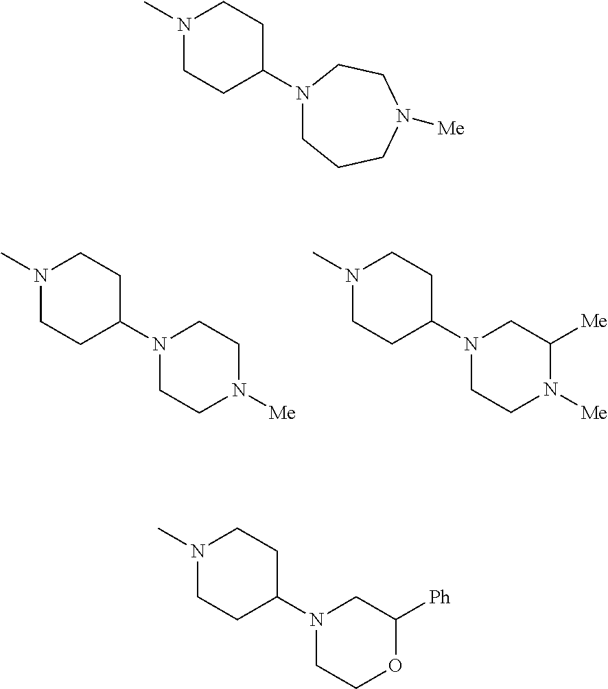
N1(C)CCC(N2CCN([Me])CC2)CC1.N1(C)CCC(N2CCN([Me])C([Me])C2)CC1.N1(C)CCC(N2CCCN([Me])CC2)CC1.N1(C)CCC(N2CCOC([Ph])C2)CC1
